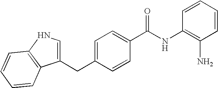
C1=CC=CC(NC(C2=CC=C(CC3=CNC4=C3C=CC=C4)C=C2)=O)=C1N
